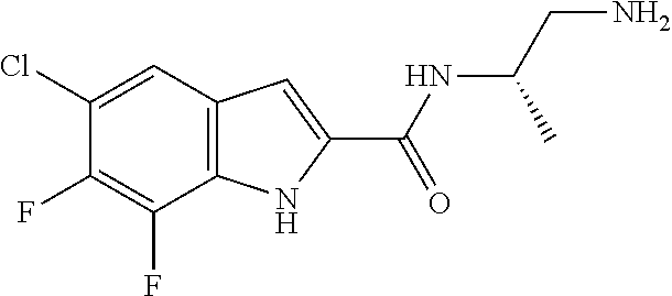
C1(Cl)=CC2=C(C(F)=C1F)NC(C(NC(CN)C)=O)=C2
